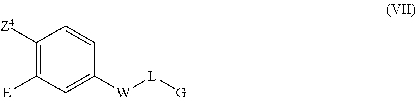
C1([Z4])=C([E])C=C([W][L][G])C=C1
